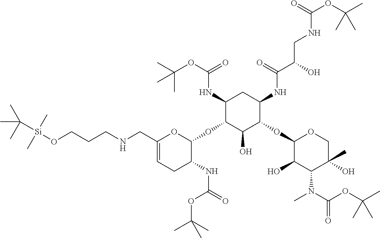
C1(OC2OC(CNCCCO[Si](C)(C)C(C)(C)C)=CCC2NC(=O)OC(C)(C)C)C(NC(OC(C)(C)C)=O)CC(NC(C(O)CNC(OC(C)(C)C)=O)=O)C(OC2OCC(O)(C)C(N(C(OC(C)(C)C)=O)C)C2O)C1O
